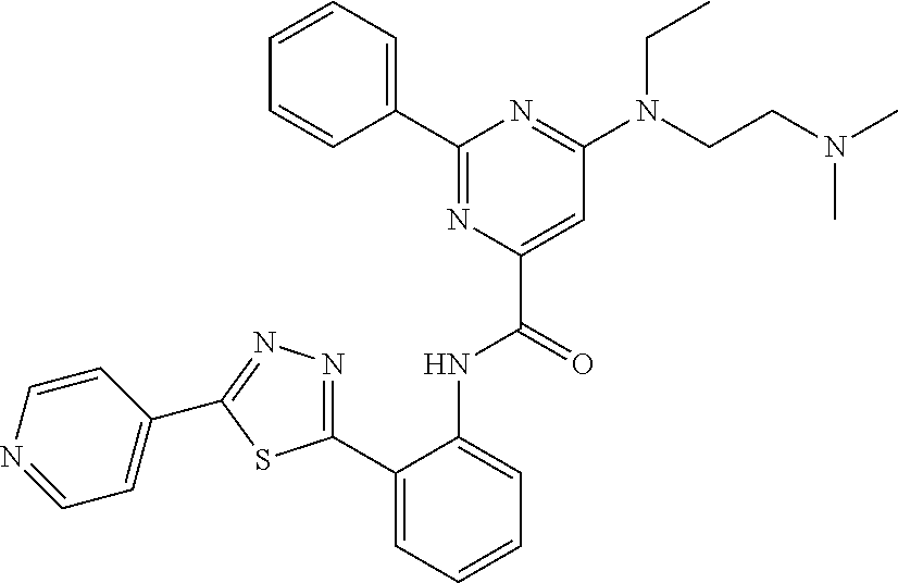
C1(C2=CC=CC=C2NC(C2=CC(N(CCN(C)C)CC)=NC(C3=CC=CC=C3)=N2)=O)=NN=C(C2=CC=NC=C2)S1
